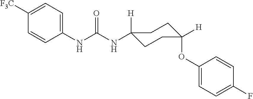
C1(NC(NC2([H])CCC(OC3=CC=C(F)C=C3)([H])CC2)=O)=CC=C([F3C])C=C1
